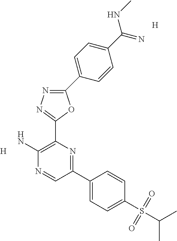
[H].C1(C2=CC=C(C(=N)NC)C=C2)=NN=C(C2=C(N)N=CC(C3=CC=C(S(C(C)C)(=O)=O)C=C3)=N2)O1.[H]
